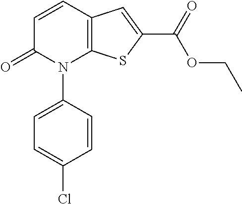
C1=CC2=C(N(C3=CC=C(Cl)C=C3)C1=O)SC(C(OCC)=O)=C2
